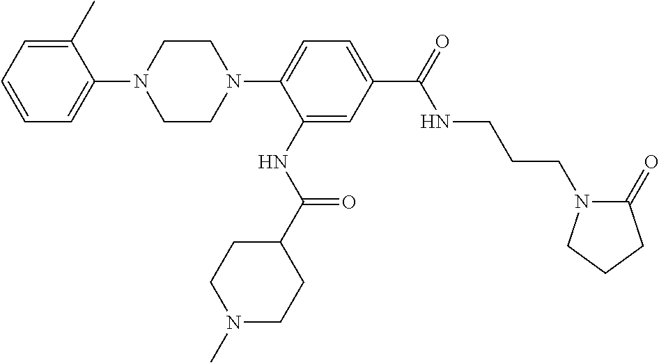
C1=CC=C(C)C(N2CCN(C3=CC=C(C(=O)NCCCN4C(=O)CCC4)C=C3NC(C3CCN(C)CC3)=O)CC2)=C1
